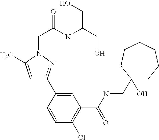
C1=C(C)N(CC(NC(CO)CO)=O)N=C1C1=CC(C(NCC2(O)CCCCCC2)=O)=C(Cl)C=C1
